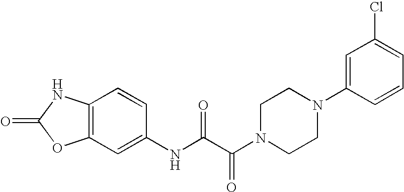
C12=C(C=C(NC(C(N3CCN(C4=CC(Cl)=CC=C4)CC3)=O)=O)C=C1)OC(=O)N2
